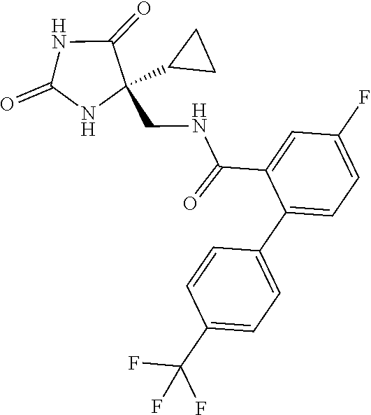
C1(=O)NC(CNC(C2=CC(F)=CC=C2C2=CC=C(C(F)(F)F)C=C2)=O)(C2CC2)C(=O)N1
